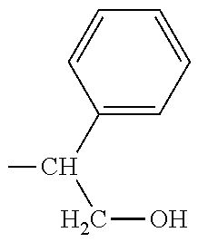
C1(C(CO)C)=CC=CC=C1
